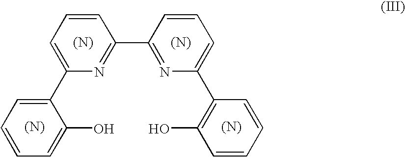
C1=CC=C(C2=CC=CC=C2O)N=C1C1=NC(C2=C(O)C=CC=C2)=CC=C1.[(N)].[(N)].[(N)].[(N)]
